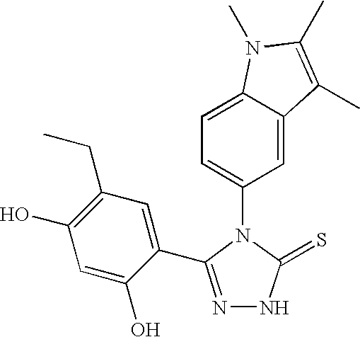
C1=C2C(=CC(N3C(=S)NN=C3C3=CC(CC)=C(O)C=C3O)=C1)C(C)=C(C)N2C
